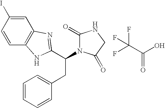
C1=C(I)C=CC2=C1N=C(C(CC1=CC=CC=C1)N1C(=O)NCC1=O)N2.FC(C(O)=O)(F)F
